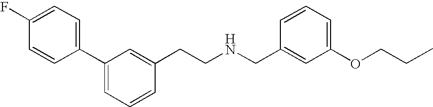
C1(C2=CC=CC(CCNCC3=CC(OCCC)=CC=C3)=C2)=CC=C(F)C=C1
